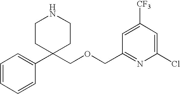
C1=CC=CC(C2(COCC3=NC(Cl)=CC([CF3])=C3)CCNCC2)=C1
